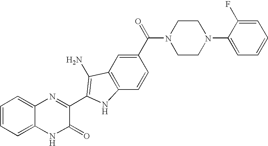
C1=C2C(=CC=C1)N=C(C1=C(N)C3=C(C=CC(C(=O)N4CCN(C5=CC=CC=C5F)CC4)=C3)N1)C(=O)N2
